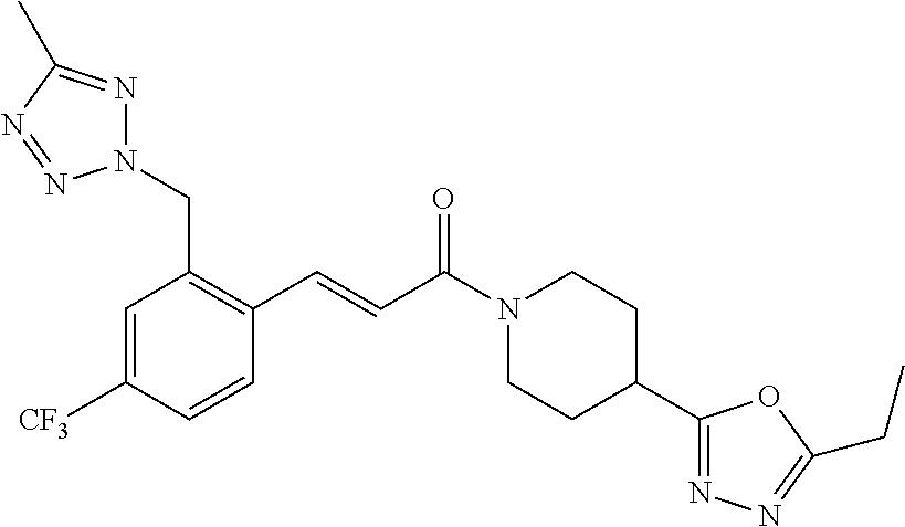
N1(CC2=C(C=CC(=O)N3CCC(C4=NN=C(CC)O4)CC3)C=CC([CF3])=C2)N=C(C)N=N1
